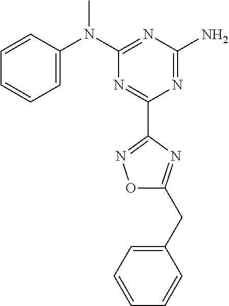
C1=CC(N(C2=NC(N)=NC(C3=NOC(CC4=CC=CC=C4)=N3)=N2)C)=CC=C1
